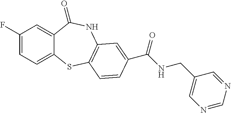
C1(F)=CC=C2C(=C1)C(=O)NC1=C(S2)C=CC(C(NCC2=CN=CN=C2)=O)=C1
